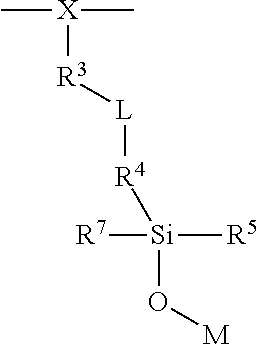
[R3]([X](C)C)[L][R4][Si]([R7])([R5])O[M]
